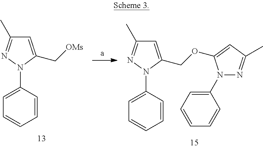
C1=CC(N2N=C(C)C=C2C[OMs])=CC=C1.C1=CC(N2N=C(C)C=C2COC2=CC(C)=NN2C2=CC=CC=C2)=CC=C1
